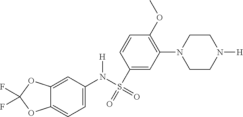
C12=CC(N(S(C3=CC(N4CCN([H])CC4)=C(OC)C=C3)(=O)=O)[H])=CC=C1OC(F)(F)O2
